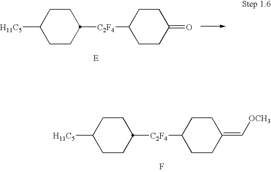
[C2F4](C1CCC(=O)CC1)C1CCC([H11C5])CC1.[E].[C2F4](C1CCC(=C[OCH3])CC1)C1CCC([H11C5])CC1.F
